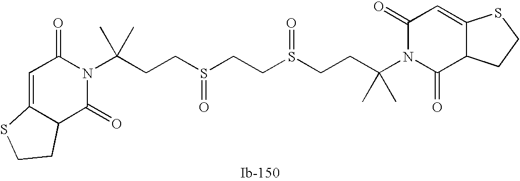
C(CCS(=O)CCS(=O)CCC(C)(C)N1C(=O)C2C(=CC1=O)SCC2)(C)(C)N1C(=O)C=C2C(C1=O)CCS2
